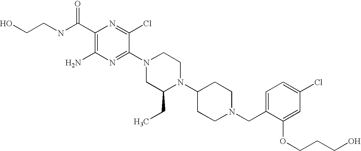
C1(C(NCCO)=O)=C(N)N=C(N2CC(CC)N(C3CCN(CC4=CC=C(Cl)C=C4OCCCO)CC3)CC2)C(Cl)=N1
